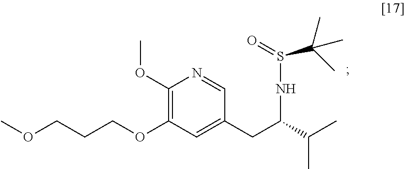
C1(OC)=C(OCCCOC)C=C(CC(C(C)C)NS(=O)C(C)(C)C)C=N1
